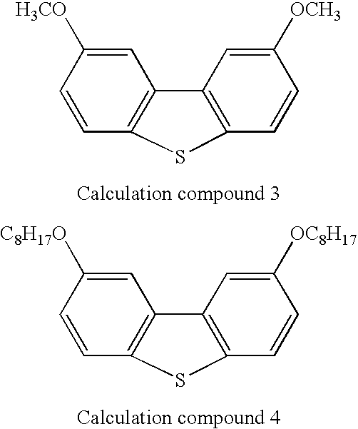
C1=CC2=C(C=C1[C8H17O])C1=C(C=CC([OC8H17])=C1)S2.C1=CC2=C(C=C1[H3CO])C1=C(C=CC([OCH3])=C1)S2
